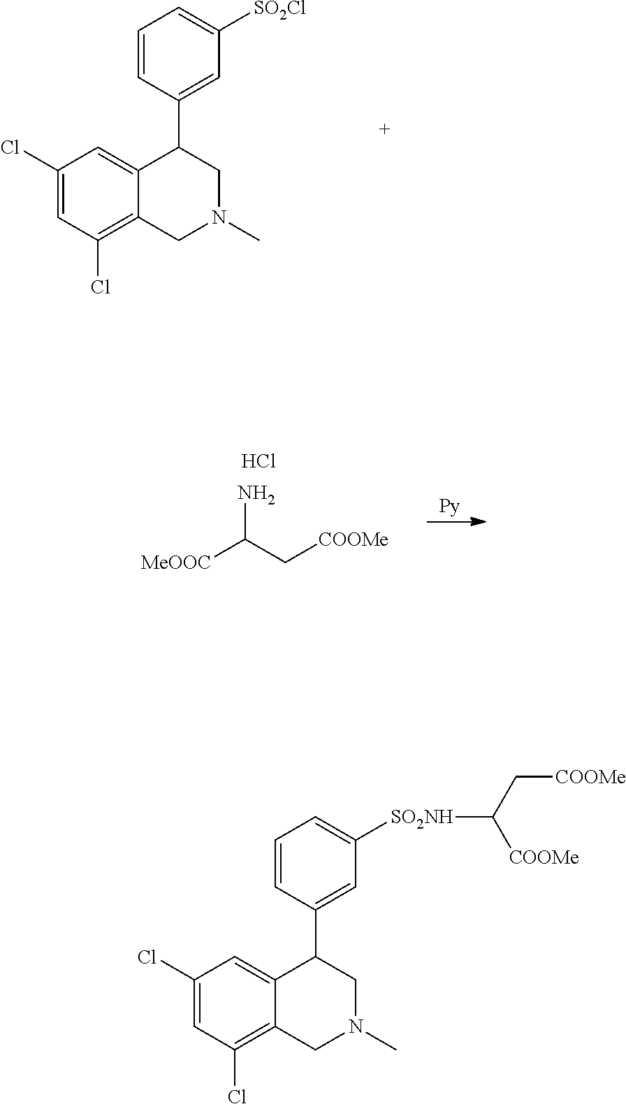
C1(Cl)=CC(Cl)=C2C(=C1)C(C1=CC([SO2Cl])=CC=C1)CN(C)C2.[Py].NC([MeOOC])C[COOMe].Cl.C1(Cl)=CC(Cl)=C2C(=C1)C(C1=CC([SO2NH]C([COOMe])C[COOMe])=CC=C1)CN(C)C2
